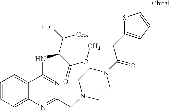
C1=CC=C2C(=C1)C(NC(C(C)C)C(=O)OC)=NC(CN1CCN(C(=O)CC3=CC=CS3)CC1)=N2
